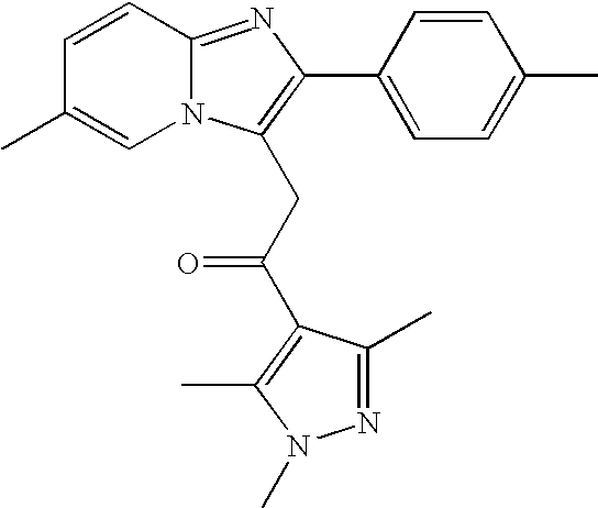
C1=CC2=NC(C3=CC=C(C)C=C3)=C(CC(=O)C3=C(C)N(C)N=C3C)N2C=C1C
